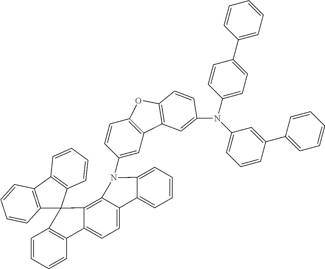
C1=CC=CC2=C1C1(C3=C4C(=CC=C23)C2=CC=CC=C2N4C2=CC3=C(C=C2)OC2=C3C=C(N(C3=CC=C(C4=CC=CC=C4)C=C3)C3=CC=CC(C4=CC=CC=C4)=C3)C=C2)C2=C(C3=C1C=CC=C3)C=CC=C2
